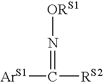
[ORS1]N=C([ArS1])[RS2]
